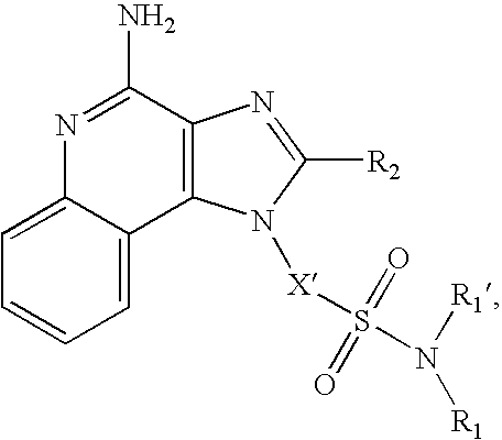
C12=C(C(N)=NC3=CC=CC=C13)N=C([R2])N2[X]S(N([R1])[R1])(=O)=O
